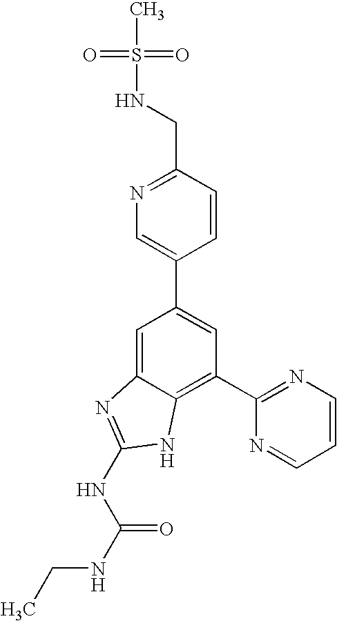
C1=C2C(=C(C3=NC=CC=N3)C=C1C1=CN=C(CNS(=O)(=O)C)C=C1)NC(NC(NCC)=O)=N2
